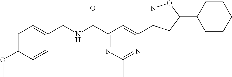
C1=C(OC)C=CC(CNC(C2=NC(C)=NC(C3=NOC(C4CCCCC4)C3)=C2)=O)=C1
